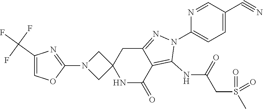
C1(N2CC3(C2)NC(=O)C2=C(NC(CS(C)(=O)=O)=O)N(C4=CC=C(C#N)C=N4)N=C2C3)=NC(C(F)(F)F)=CO1
